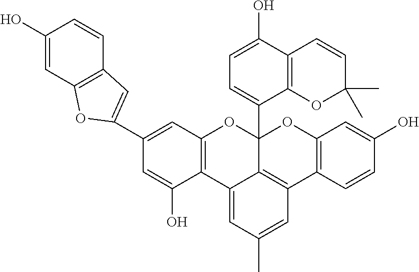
C1=C(O)C2=C(C(C34C5=C(C6=C(O3)C=C(O)C=C6)C=C(C)C=C5C3=C(O4)C=C(C4=CC5=C(C=C(O)C=C5)O4)C=C3O)=C1)OC(C)(C)C=C2
